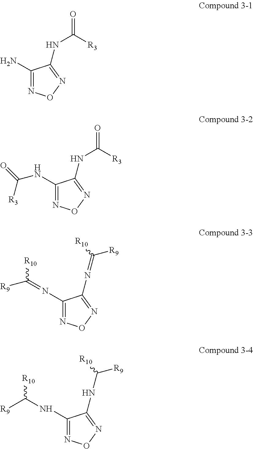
C1(N)=NON=C1NC(=O)[R3].C1(NC(=O)[R3])=NON=C1NC(=O)[R3].C1(N=C([R10])[R9])=NON=C1N=C([R9])[R10].C1(NC([R10])[R9])=NON=C1NC([R9])[R10]
